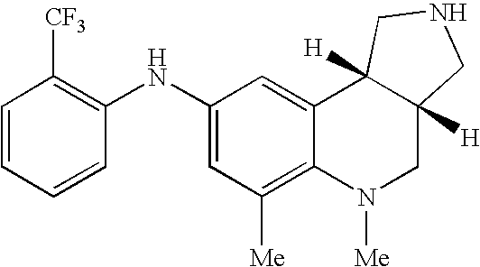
C1(NC2=C([CF3])C=CC=C2)=CC([Me])=C2C(=C1)C1([H])C([H])(CN2[Me])CNC1
